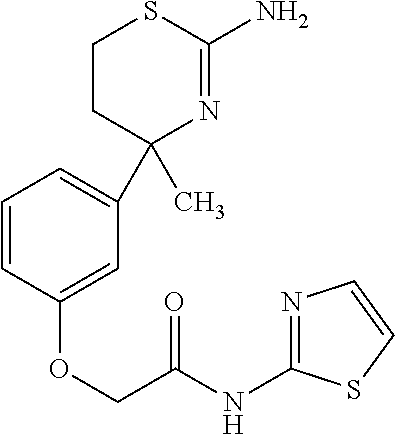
C1CC(C)(C2=CC=CC(OCC(NC3=NC=CS3)=O)=C2)N=C(N)S1
